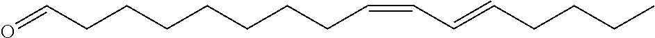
C(C=CCCCCCCCC=O)=CCCCC
